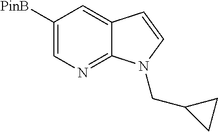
C1([PinB])=CN=C2C(=C1)C=CN2CC1CC1
